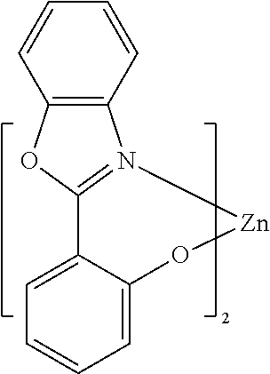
C1=CC2=C(C=C1)OC1=N2[Zn]OC2=CC=CC=C12
